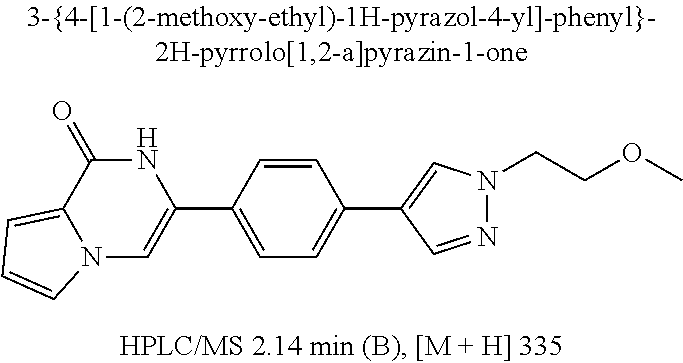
N12C=C(C3=CC=C(C4=CN(CCOC)N=C4)C=C3)NC(=O)C1=CC=C2
